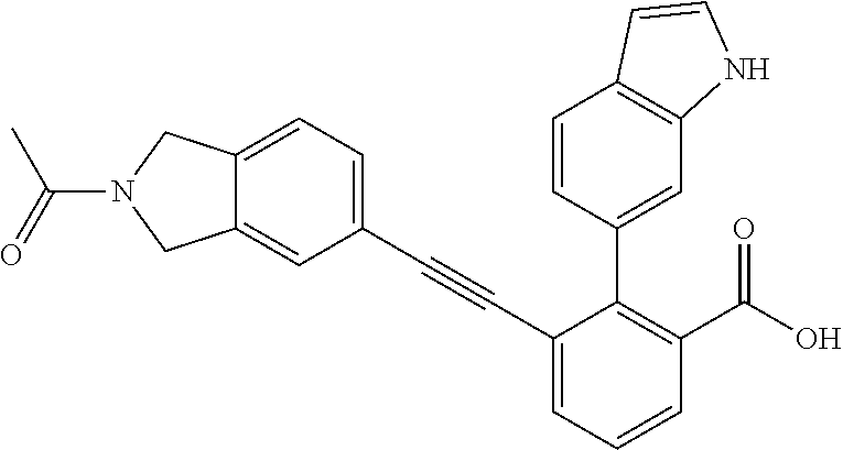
C12=CC(C#CC3=CC=CC(C(=O)O)=C3C3=CC4=C(C=CN4)C=C3)=CC=C1CN(C(C)=O)C2
